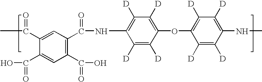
C1([D])=C(NC(C2=C(C(=O)O)C=C(C(=O)O)C(C(=O)C)=C2)=O)C([D])=C([D])C(OC2=C([D])C([D])=C(NC)C([D])=C2[D])=C1[D]
